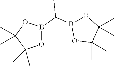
O1B(C(C)B2OC(C)(C)C(C)(C)O2)OC(C)(C)C1(C)C
